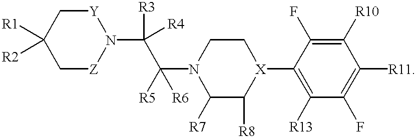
C1[Z]N(C([R3])([R4])C(N2C([R7])C([R8])[X](C3=C([R13])C(F)=C([R11])C([R10])=C3F)CC2)([R5])[R6])[Y]CC1([R1])[R2]
